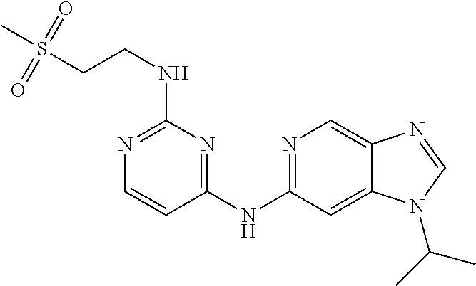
C1(NC2=NC=C3C(=C2)N(C(C)C)C=N3)=NC(NCCS(C)(=O)=O)=NC=C1
